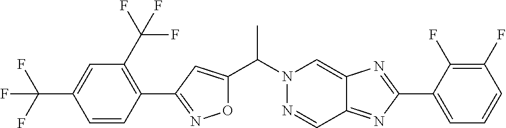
O1C(C(N2N=CC3=NC(C4=CC=CC(F)=C4F)=NC3=C2)C)=CC(C2=C(C(F)(F)F)C=C(C(F)(F)F)C=C2)=N1
